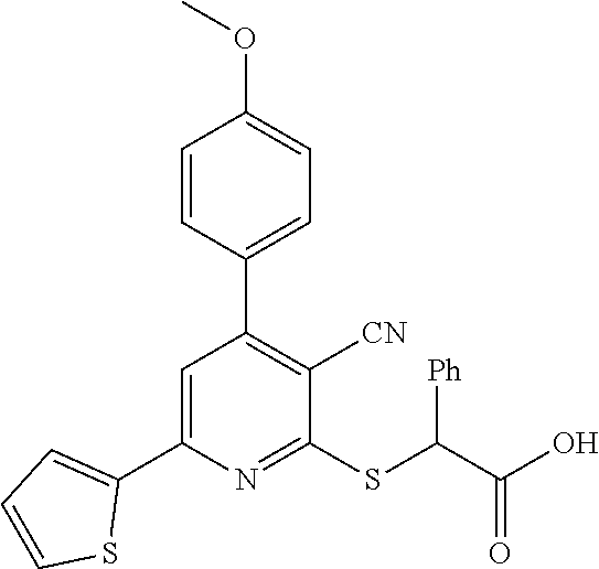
C1(C2=CC=CS2)=CC(C2=CC=C(OC)C=C2)=C([CN])C(SC([Ph])C(O)=O)=N1
